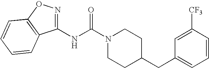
N(C(N1CCC(CC2=CC=CC([CF3])=C2)CC1)=O)C1=NOC2=C1C=CC=C2
